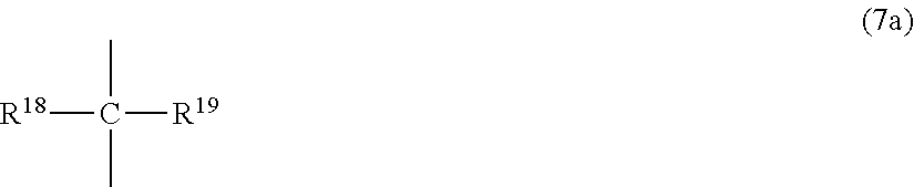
CC(C)([R19])[R18]
